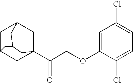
C1C2CC3(C(COC4=CC(Cl)=CC=C4Cl)=O)CC1CC(C2)C3
